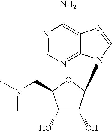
N1=CN=C2C(=C1N)N=CN2C1C(O)C(O)C(CN(C)C)O1
